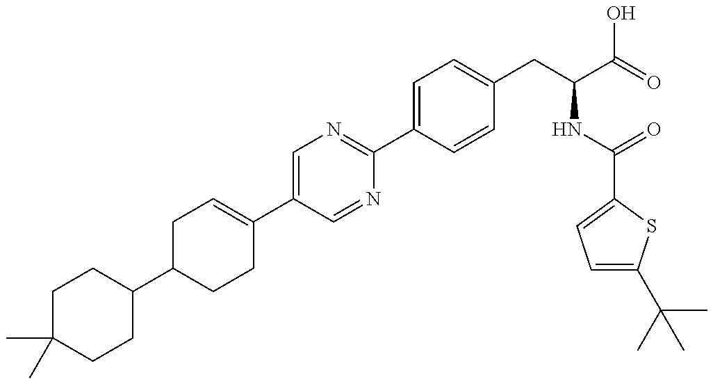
C1(C)(C)CCC(C2CCC(C3=CN=C(C4=CC=C(CC(NC(=O)C5=CC=C(C(C)(C)C)S5)C(=O)O)C=C4)N=C3)=CC2)CC1
